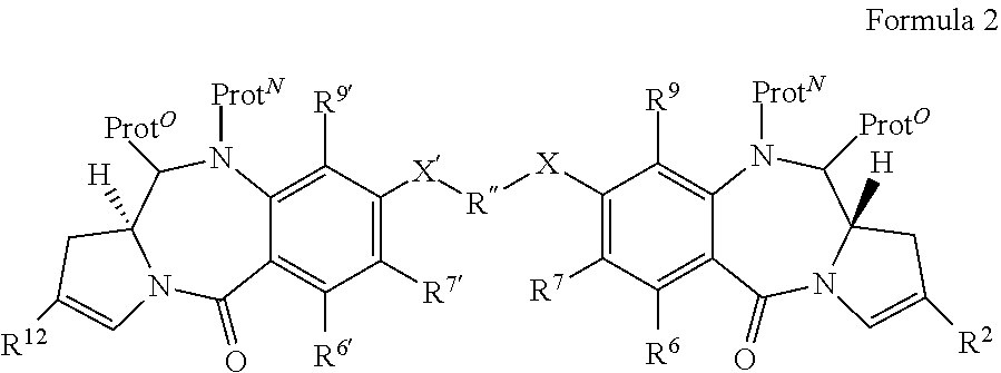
C12=C([R6])C([R7])=C([X][R][X]C3=C([R7])C([R6])=C4C(=C3[R9])N([ProtN])C([ProtO])C3([H])N(C4=O)C=C([R2])C3)C([R9])=C1N([ProtN])C([ProtO])C1([H])N(C2=O)C=C([R12])C1
